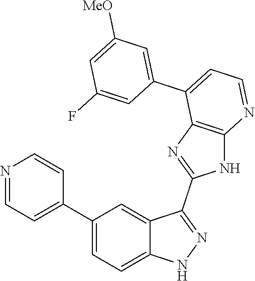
C1(C2=CC=C3C(=C2)C(C2=NC4=C(N2)N=CC=C4C2=CC([MeO])=CC(F)=C2)=NN3)=CC=NC=C1
